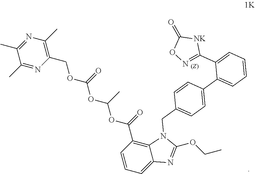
C1(C)=NC(COC(OC(OC(C2=C3C(=CC=C2)N=C(OCC)N3CC2=CC=C(C3=CC=CC=C3C3=NOC(=O)[NK]3)C=C2)=O)C)=O)=C(C)N=C1C
